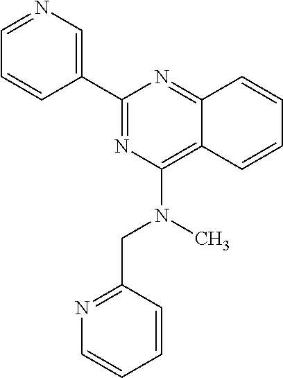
C1(C2=CN=CC=C2)=NC(N(CC2=NC=CC=C2)C)=C2C(=N1)C=CC=C2
